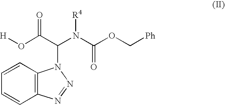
C12=C(C=CC=C1)N(C(C(=O)O[H])N(C(OC[Ph])=O)[R4])N=N2
